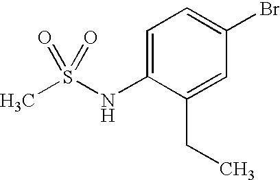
CS(NC1=CC=C(Br)C=C1CC)(=O)=O
